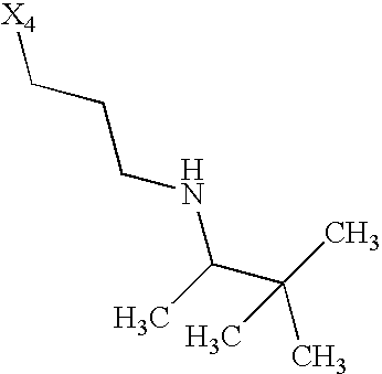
[X4]CCCNC(C)C(C)(C)C
